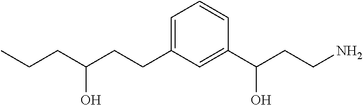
C1(CCC(CCC)O)=CC=CC(C(CCN)O)=C1
